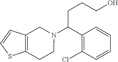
C1(C(N2CC3=C(CC2)SC=C3)CCCO)=C(Cl)C=CC=C1
